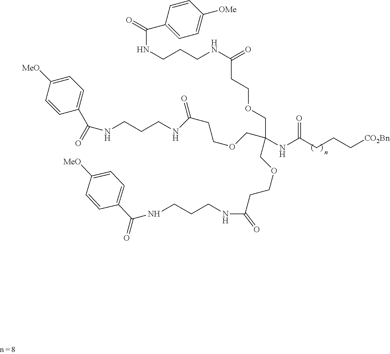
N(CCCNC(CCOCC(NC(CCC[CO2Bn])=O)(COCCC(NCCCNC(=O)C1=CC=C([MeO])C=C1)=O)COCCC(NCCCNC(=O)C1=CC=C([MeO])C=C1)=O)=O)C(C1=CC=C([OMe])C=C1)=O
